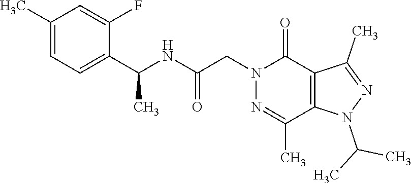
C1(C(NC(CN2N=C(C)C3=C(C2=O)C(C)=NN3C(C)C)=O)C)=CC=C(C)C=C1F
